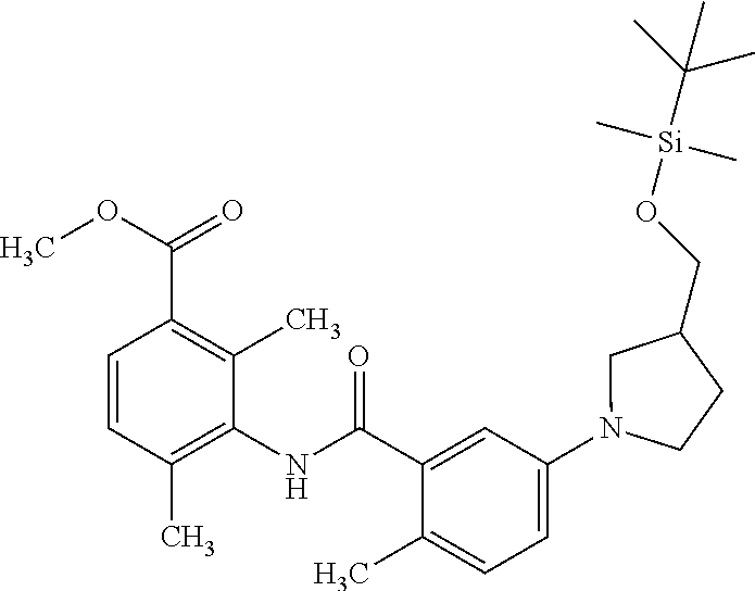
C1=CC(C)=C(NC(=O)C2=CC(N3CC(CO[Si](C(C)(C)C)(C)C)CC3)=CC=C2C)C(C)=C1C(OC)=O
